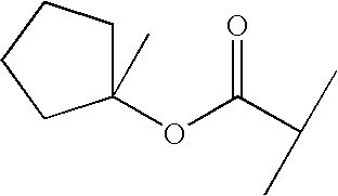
C1(OC(C(C)C)=O)(C)CCCC1
